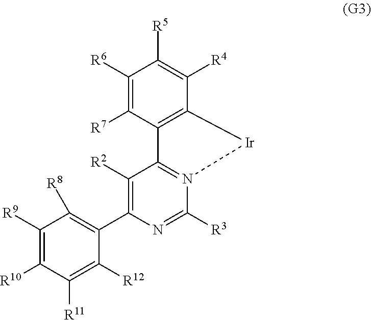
C1([R2])=C(C2=C([R8])C([R9])=C([R10])C([R11])=C2[R12])N=C([R3])N2=C1C1=C([Ir]2)C([R4])=C([R5])C([R6])=C1[R7]
